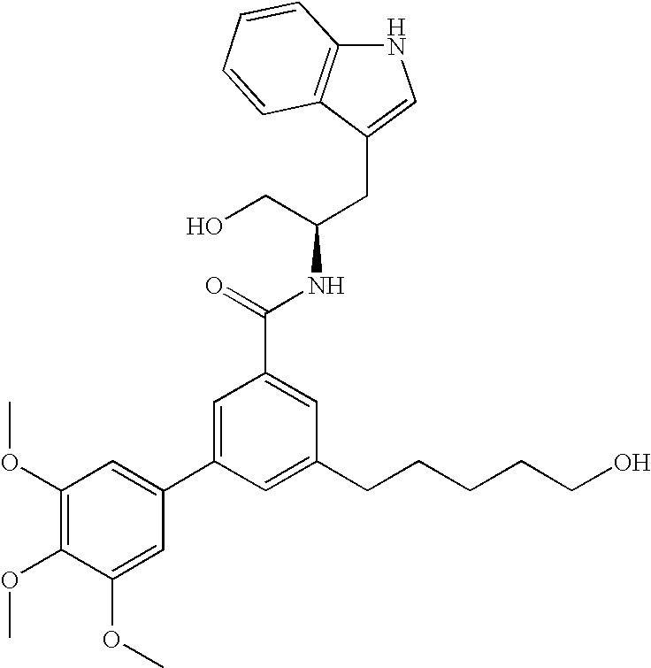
C12=C(C(CC(CO)NC(=O)C3=CC(CCCCCO)=CC(C4=CC(OC)=C(OC)C(OC)=C4)=C3)=CN1)C=CC=C2
